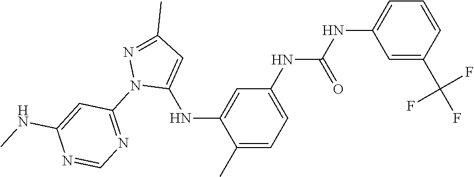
C1(C)=CC=C(NC(NC2=CC=CC(C(F)(F)F)=C2)=O)C=C1NC1=CC(C)=NN1C1=NC=NC(NC)=C1
